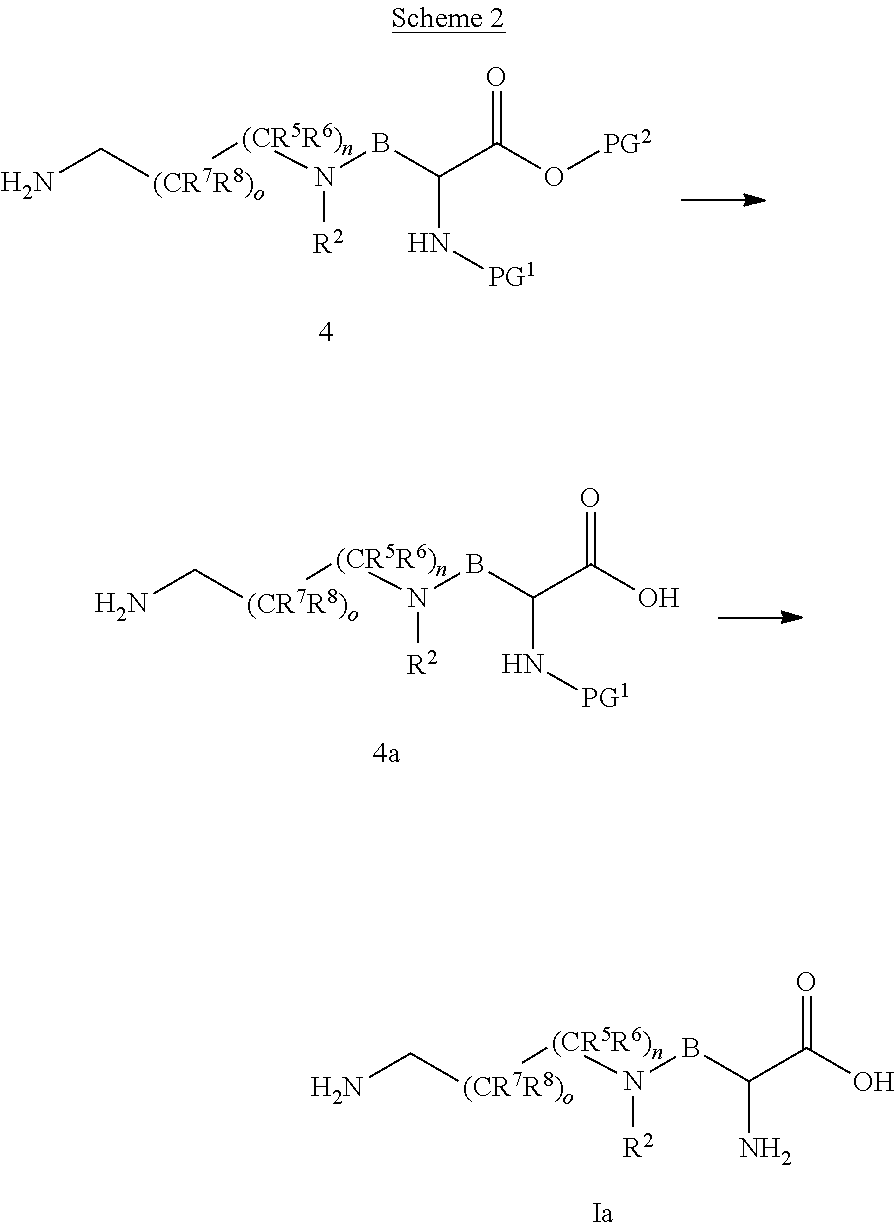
NC[(CR7R8)o][(CR5R6)n]N(BC(C(O[PG2])=O)N[PG1])[R2].NC[(CR7R8)o][(CR5R6)n]N(BC(C(O)=O)N[PG1])[R2].NC[(CR7R8)o][(CR5R6)n]N(BC(C(O)=O)N)[R2]
